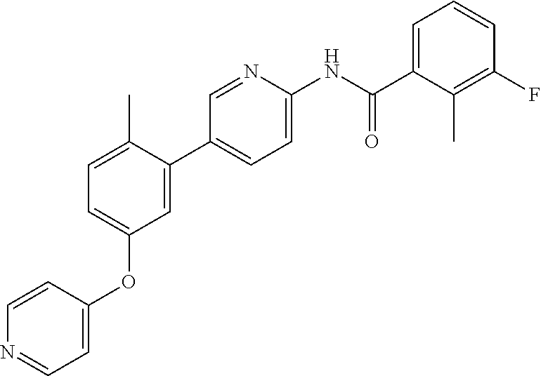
C1=C(C)C(C2=CC=C(NC(C3=CC=CC(F)=C3C)=O)N=C2)=CC(OC2=CC=NC=C2)=C1
